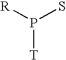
P([T])([R])S
